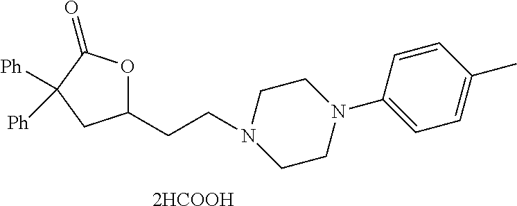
[2HCOOH].C1(CCN2CCN(C3=CC=C(C)C=C3)CC2)OC(=O)C([Ph])([Ph])C1
